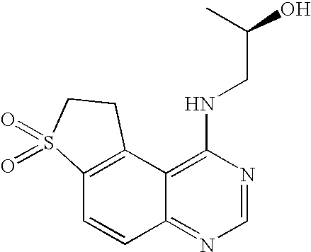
C12=C(C3=C(NCC(O)C)N=CN=C3C=C1)CCS2(=O)=O
